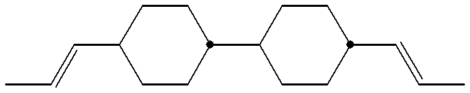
CC=CC1CCC(C2CCC(C=CC)CC2)CC1
